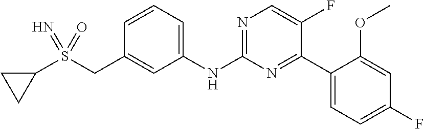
C1=CC=C(NC2=NC=C(F)C(C3=CC=C(F)C=C3OC)=N2)C=C1CS(C1CC1)(=N)=O
